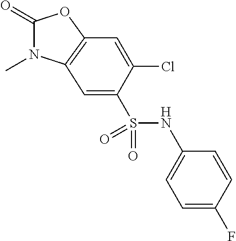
C1(=O)N(C)C2=C(O1)C=C(Cl)C(S(NC1=CC=C(F)C=C1)(=O)=O)=C2
